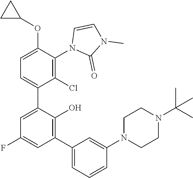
C1=C(C2=CC(F)=CC(C3=CC=CC(N4CCN(C(C)(C)C)CC4)=C3)=C2O)C(Cl)=C(N2C(=O)N(C)C=C2)C(OC2CC2)=C1
